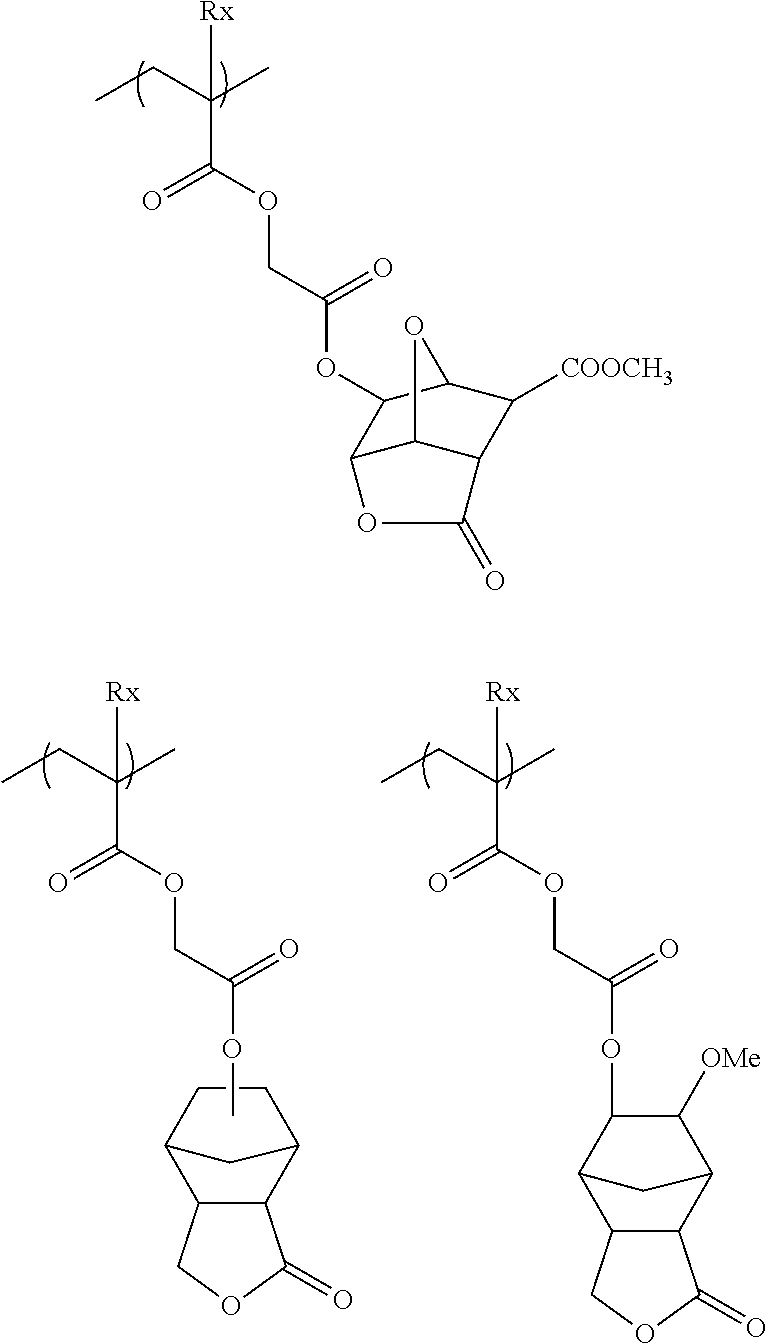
CCC(C)(C(OCC(OC1C2C3C(C([COOCH3])C1O3)C(=O)O2)=O)=O)[Rx].CCC(C)(C(OCC(OC1C2C3C(C(C1[OMe])C2)C(=O)OC3)=O)=O)[Rx].CCC(C)(C(OCC(=O)OC)=O)[Rx].C1C2C3C(C(C1)C2)C(=O)OC3
